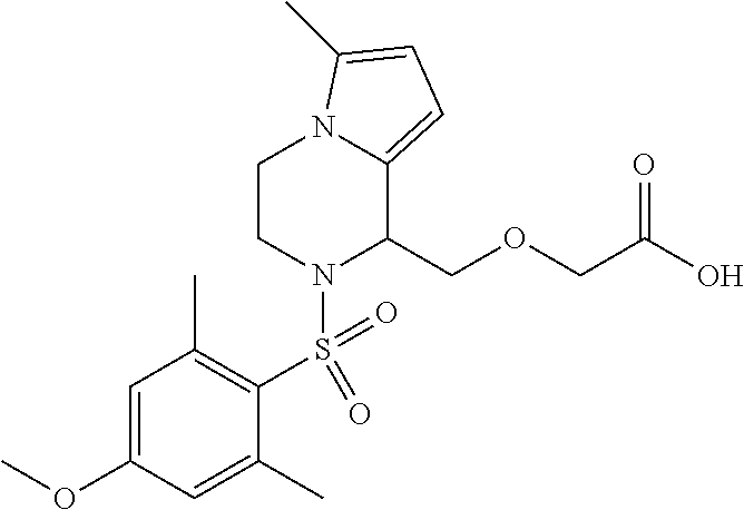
COC1=CC(C)=C(S(=O)(=O)N2C(COCC(=O)O)C3=CC=C(C)N3CC2)C(C)=C1
